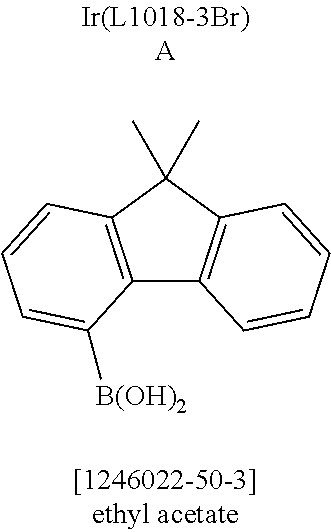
C12=C(C(C)(C)C3=C1C=CC=C3)C=CC=C2[B(OH)2]
